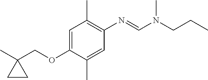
CC1(COC2=CC(C)=C(N=CN(C)CCC)C=C2C)CC1
